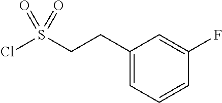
C1(CCS(Cl)(=O)=O)=CC=CC(F)=C1
